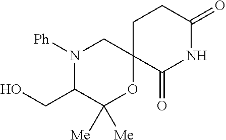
N1([Ph])C(CO)C([Me])([Me])OC2(C1)C(=O)NC(=O)CC2
